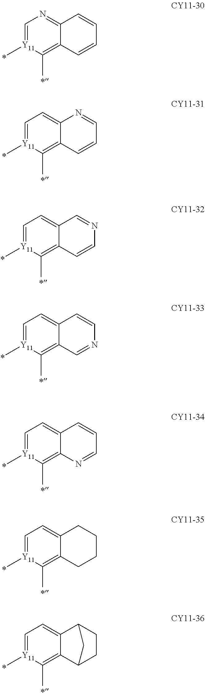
C1=[Y11](C)C(C)=C2C(=N1)C=CC=C2.C1=[Y11](C)C(C)=C2C(=C1)N=CC=C2.C1=[Y11](C)C(C)=C2C(=C1)C=NC=C2.C1=[Y11](C)C(C)=C2C(=C1)C=CN=C2.C1=[Y11](C)C(C)=C2C(=C1)C=CC=N2.C1=[Y11](C)C(C)=C2C(=C1)CCCC2.C1=[Y11](C)C(C)=C2C(=C1)C1CCC2C1
